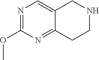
C12=CN=C(OC)N=C1CCNC2
